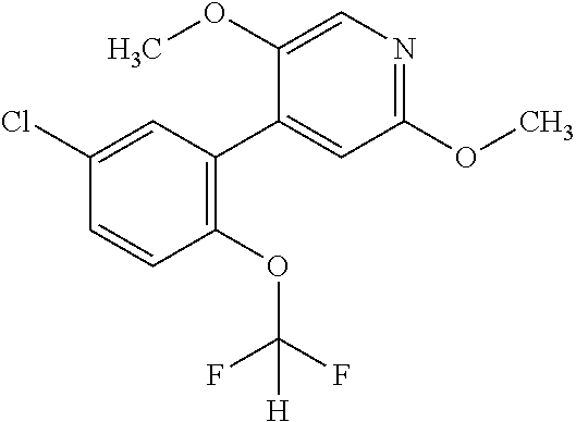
C1(Cl)=CC(C2=CC(OC)=NC=C2OC)=C(OC(F)(F)[H])C=C1
